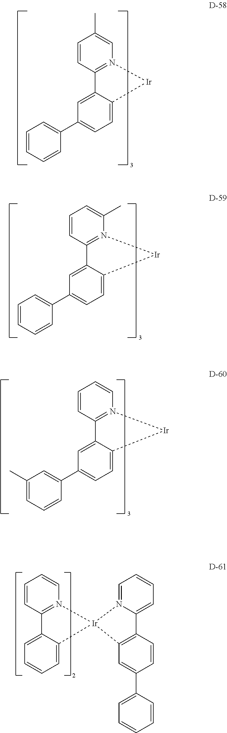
C1=CC2=N(C(C)=C1)[Ir]C1=CC=C(C3=CC=CC=C3)C=C21.C1=CC2=N(C=C1)[Ir]C1=CC=C(C3=CC(C)=CC=C3)C=C21.C1=CC2=N(C=C1C)[Ir]C1=CC=C(C3=CC=CC=C3)C=C21.C1=CC2=N(C=C1)[Ir]1(C3=CC=CC=C23)N2=CC=CC=C2C2=C1C=C(C1=CC=CC=C1)C=C2
